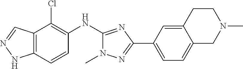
C12=C(C=CC(NC3=NC(C4=CC=C5C(=C4)CCN(C)C5)=NN3C)=C1Cl)NN=C2
